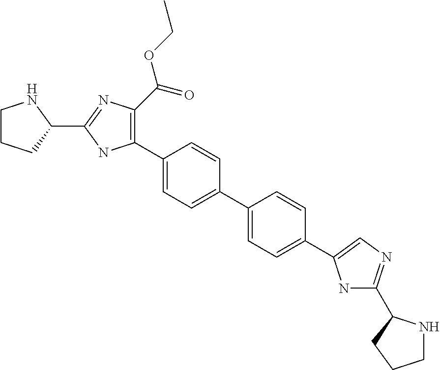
C1CCC(C2=NC(C(OCC)=O)=C(C3=CC=C(C4=CC=C(C5=CN=C(C6NCCC6)N5)C=C4)C=C3)N2)N1
